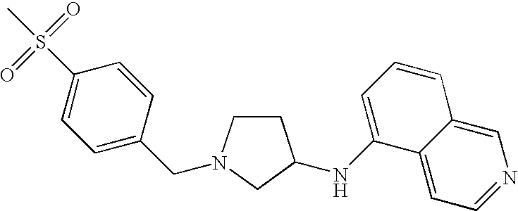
C1CC(NC2=CC=CC3=CN=CC=C23)CN1CC1=CC=C(S(=O)(=O)C)C=C1
